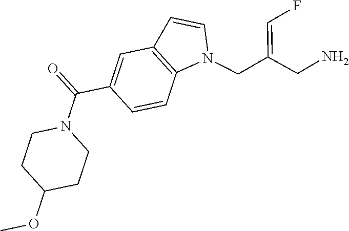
N1(CC(CN)=CF)C2=C(C=C1)C=C(C(=O)N1CCC(OC)CC1)C=C2
